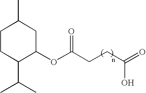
CC1CCC(C(C)C)C(OC(=O)CCC(=O)O)C1
